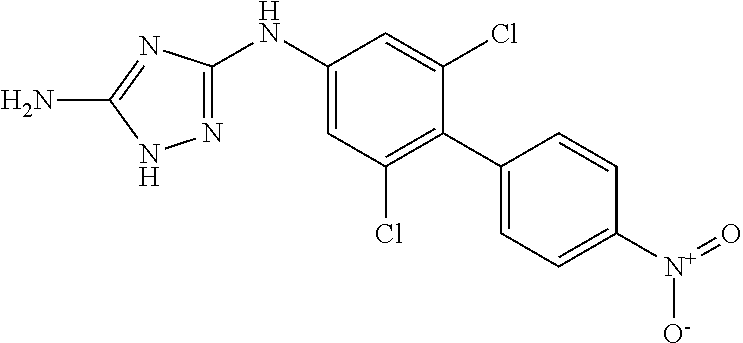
N1=C(NC2=CC(Cl)=C(C3=CC=C([N+](=O)[O-])C=C3)C(Cl)=C2)N=C(N)N1
